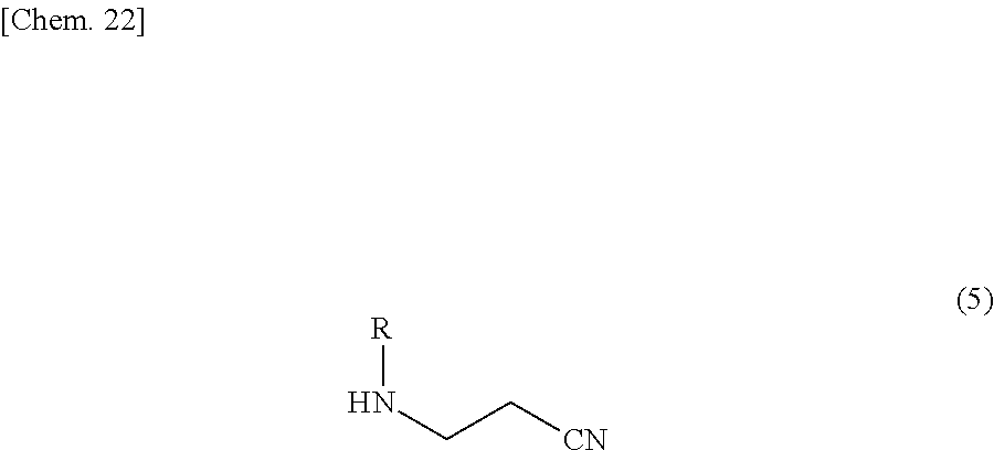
[R]NCC[CN]
